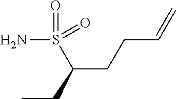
O=S(=O)(C(CC)CCC=C)N
